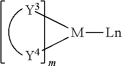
[M]([Ln])([Y3])[Y4]
